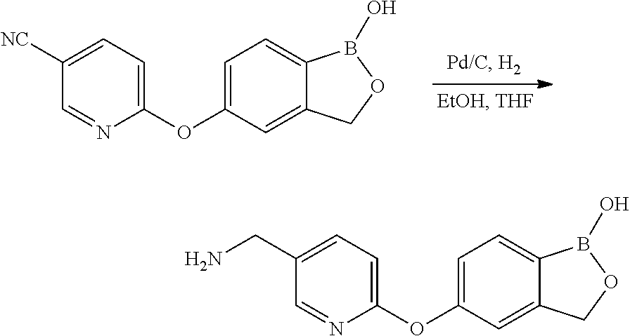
C1=C(OC2=CC=C([NC])C=N2)C=C2C(=C1)B(O)OC2.C1=C(OC2=CC=C(CN)C=N2)C=C2C(=C1)B(O)OC2
